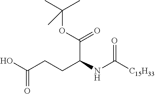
OC(CCC(NC([C15H33])=O)C(OC(C)(C)C)=O)=O
